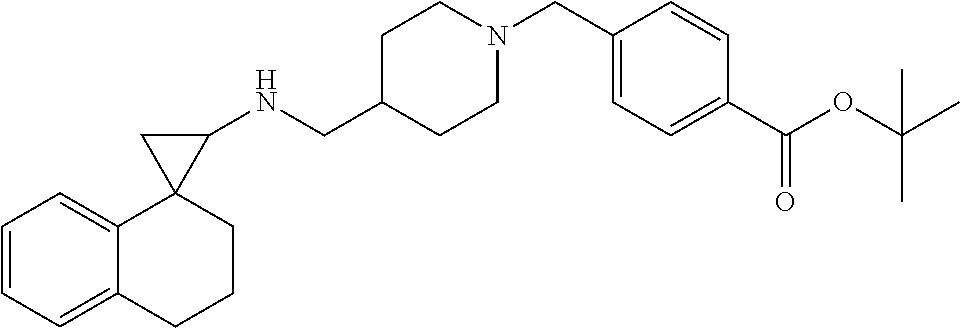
C1=CC=C2C(=C1)C1(CCC2)C(NCC2CCN(CC3=CC=C(C(OC(C)(C)C)=O)C=C3)CC2)C1
